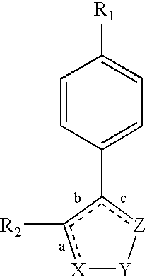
C1=CC(c2c([R2])[X][Y][Z]2)=CC=C1[R1]
